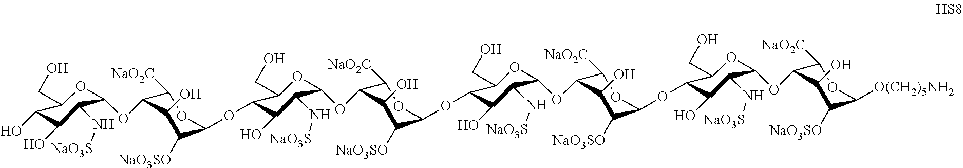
C1([NaO2C])C(OC2OC(CO)C(O)C(O)C2N[NaO3S])C(O)C([NaO3SO])C(OC2C(CO)OC(OC3C([NaO2C])OC(OC4C(CO)OC(OC5C([NaO2C])OC(OC6C(CO)OC(OC7C([NaO2C])OC([O(CH2)5NH2])C([NaO3SO])C7O)C(N[NaO3S])C6O)C([NaO3SO])C5O)C(N[NaO3S])C4O)C([NaO3SO])C3O)C(N[NaO3S])C2O)O1
